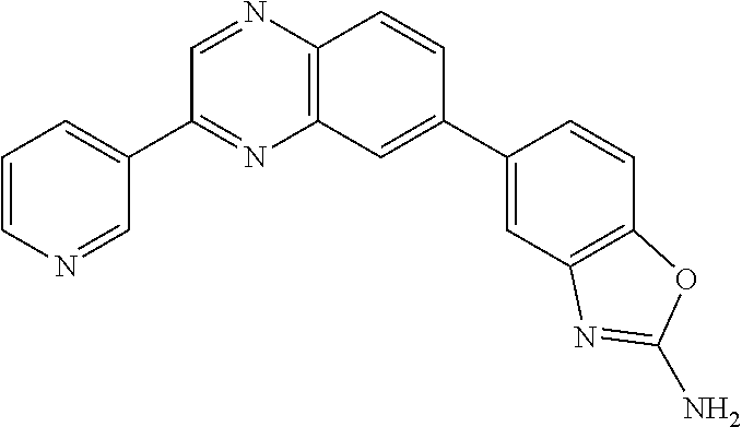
C1=C(C2=CC3=C(N=CC(C4=CC=CN=C4)=N3)C=C2)C=CC2=C1N=C(N)O2
